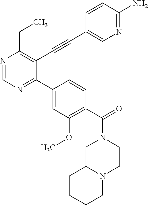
N1=CN=C(C2=CC(OC)=C(C(=O)N3CC4N(CC3)CCCC4)C=C2)C(C#CC2=CN=C(N)C=C2)=C1CC
